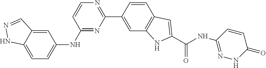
C1(C2=CC3=C(C=C2)C=C(C(NC2=NNC(=O)C=C2)=O)N3)=NC=CC(NC2=CC=C3NN=CC3=C2)=N1
